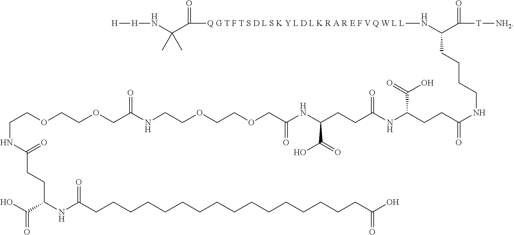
C(NC(=O)CCC(NC(CCCCCCCCCCCCCCCCC(O)=O)=O)C(O)=O)COCCOCC(NCCOCCOCC(NC(CCC(NC(CCC(NCCCCC(C(=O)[T][NH2])N[Q G T F T S D L S K Y L D L K R A R E F V Q W L L]C(C(N[H][H])(C)C)=O)=O)C(=O)O)=O)C(=O)O)=O)=O
